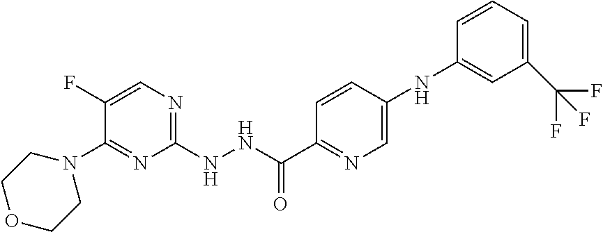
C1(NNC(C2=NC=C(NC3=CC(C(F)(F)F)=CC=C3)C=C2)=O)=NC=C(F)C(N2CCOCC2)=N1
